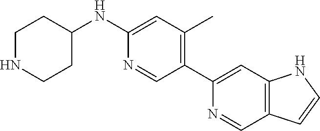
C1NCCC(NC2=CC(C)=C(C3=CC4=C(C=N3)C=CN4)C=N2)C1
